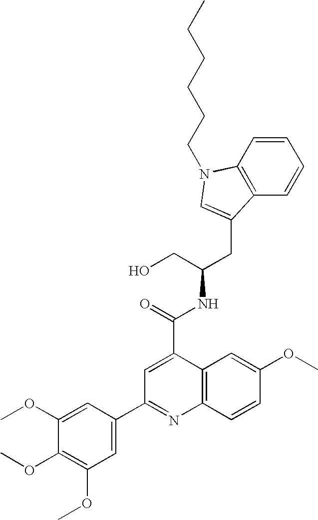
C(C(CO)NC(=O)C1=CC(C2=CC(OC)=C(OC)C(OC)=C2)=NC2=C1C=C(OC)C=C2)C1=CN(CCCCCC)C2=C1C=CC=C2
